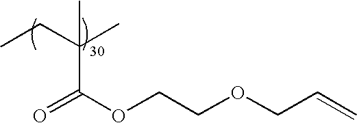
CCC(C)(C(OCCOCC=C)=O)C
